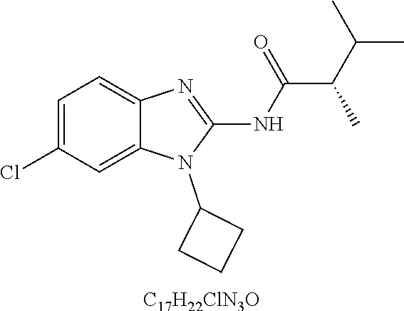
C1=C(Cl)C=C2C(=C1)N=C(NC(C(C(C)C)C)=O)N2C1CCC1.[C17H22ClN3O]
